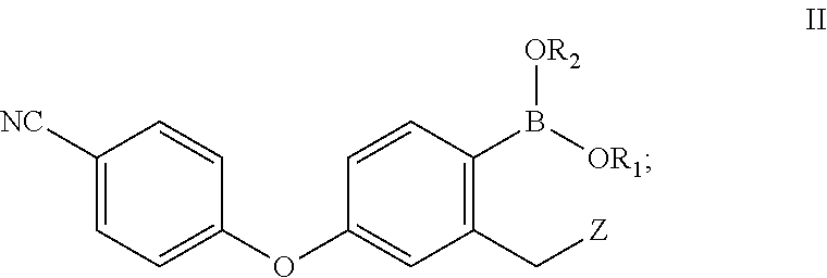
C1([NC])=CC=C(OC2=CC(C[Z])=C(B([OR2])[OR1])C=C2)C=C1
